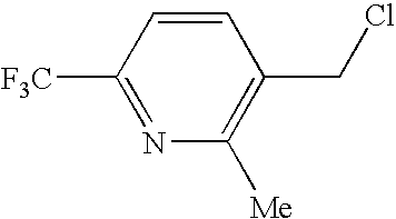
C1([F3C])=NC([Me])=C(CCl)C=C1
